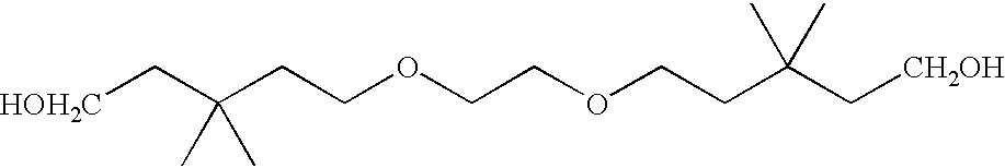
[HOH2C]CC(CCOCCOCCC(C[CH2OH])(C)C)(C)C
